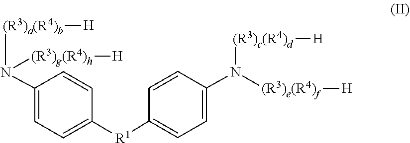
N(C1=CC=C([R1]C2=CC=C(N([(R3)a(R4)b][H])[(R3)g(R4)h][H])C=C2)C=C1)([(R3)c(R4)d][H])[(R3)e(R4)f][H]
